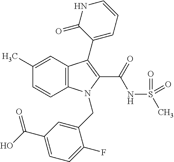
C1(C)=CC2=C(C=C1)N(CC1=CC(C(O)=O)=CC=C1F)C(C(NS(C)(=O)=O)=O)=C2C1=CC=CNC1=O
